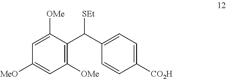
C1([OMe])=C(C(C2=CC=C([CO2H])C=C2)[SEt])C([OMe])=CC([MeO])=C1
